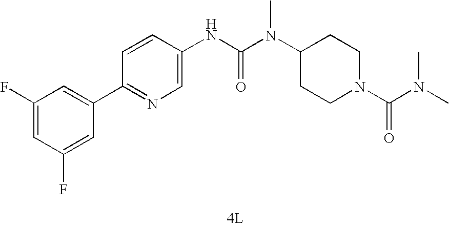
[4L].C1(C2=CC(F)=CC(F)=C2)=NC=C(NC(N(C2CCN(C(=O)N(C)C)CC2)C)=O)C=C1
